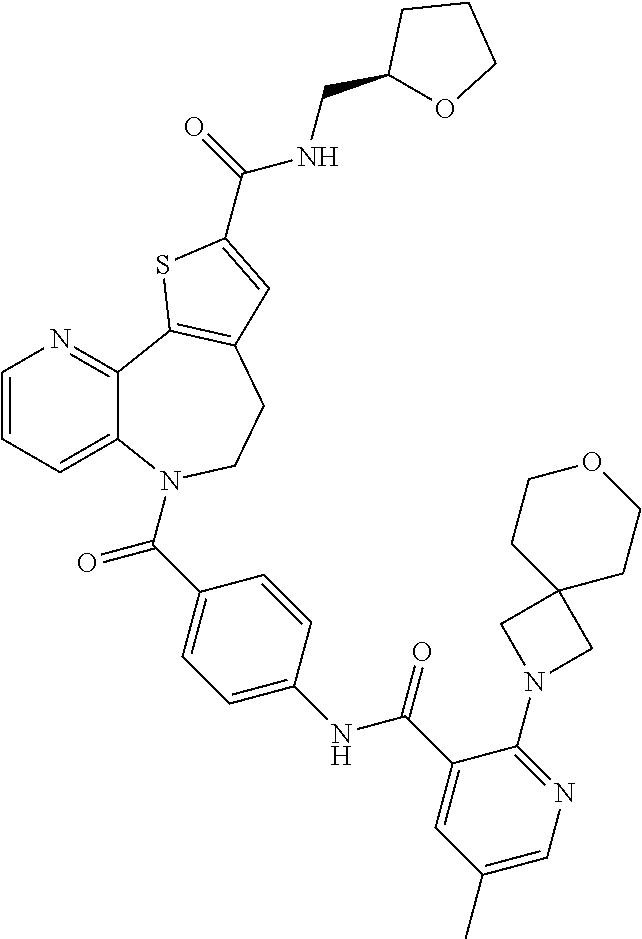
C1=CC=C2C(=N1)C1=C(CCN2C(C2=CC=C(NC(C3=CC(C)=CN=C3N3CC4(C3)CCOCC4)=O)C=C2)=O)C=C(C(=O)NCC2OCCC2)S1
